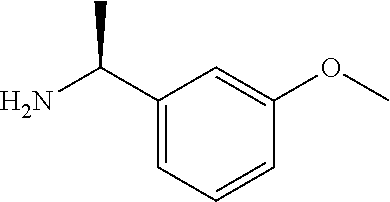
C1(C(N)C)=CC=CC(OC)=C1
